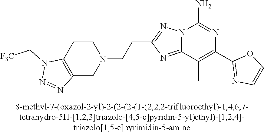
C1(C2=NC=CO2)=C(C)C2=NC(CCN3CCC4=C(C3)N=NN4C[F3C])=NN2C(N)=N1
